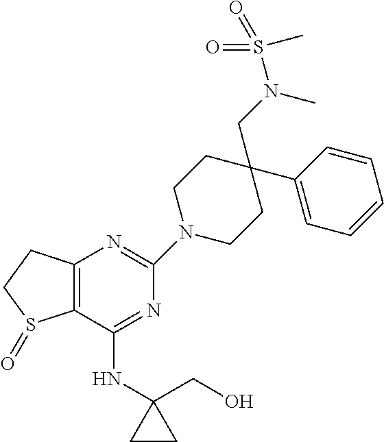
C1(NC2(CO)CC2)=NC(N2CCC(CN(S(=O)(=O)C)C)(C3=CC=CC=C3)CC2)=NC2=C1S(=O)CC2
